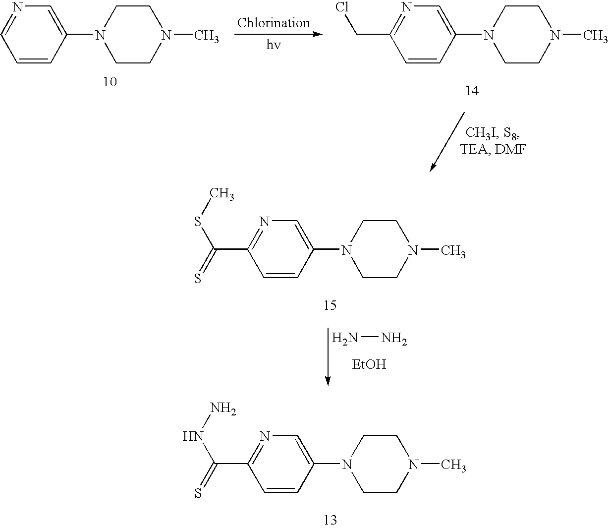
C1=CC(N2CCN(C)CC2)=CN=C1.C(C1=NC=C(N2CCN(C)CC2)C=C1)Cl.C(C1=NC=C(N2CCN(C)CC2)C=C1)(SC)=S.NN.[EtOH].C(C1=NC=C(N2CCN(C)CC2)C=C1)(NN)=S
